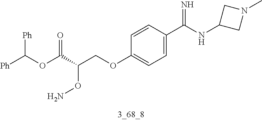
[Ph]C(OC(C(COC1=CC=C(C(NC2CN(C)C2)=N)C=C1)ON)=O)[Ph]
